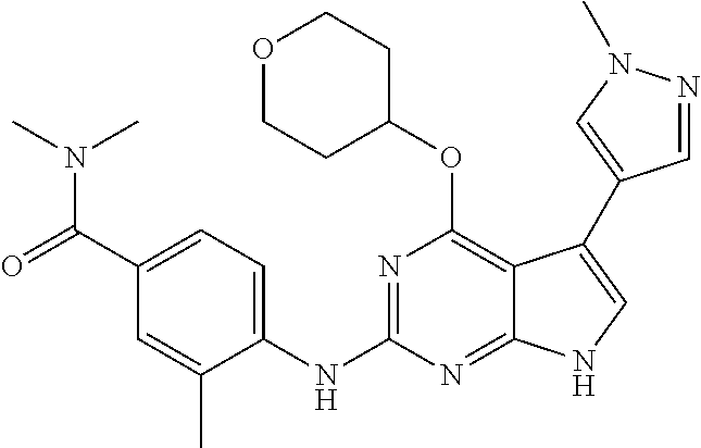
C1(C(=O)N(C)C)=CC=C(NC2=NC(OC3CCOCC3)=C3C(=N2)NC=C3C2=CN(C)N=C2)C(C)=C1
